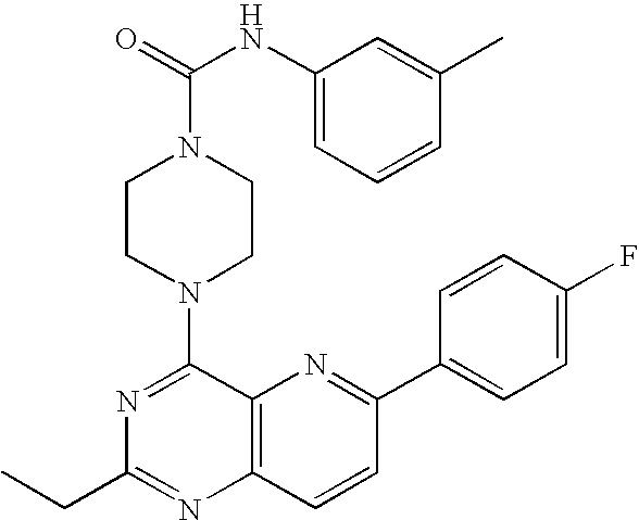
N1=C(N2CCN(C(NC3=CC=CC(C)=C3)=O)CC2)C2=C(N=C1CC)C=CC(C1=CC=C(F)C=C1)=N2
